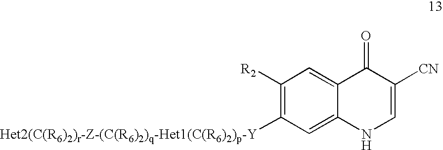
C1([Het2(C(R6)2)r-Z-(C(R6)2)q-Het1(C(R6)2)p-Y])=C([R2])C=C2C(=C1)NC=C([CN])C2=O
